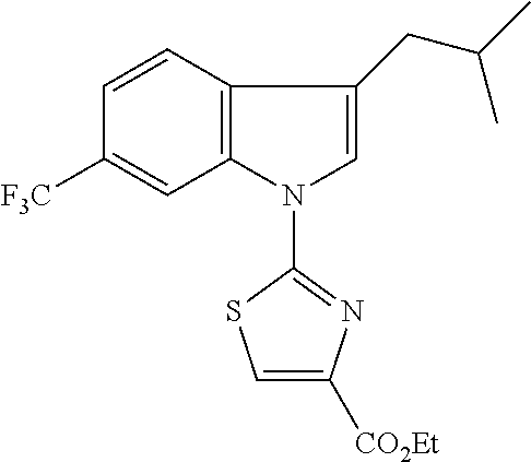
C12=C(N(C3=NC([CO2Et])=CS3)C=C1CC(C)C)C=C([F3C])C=C2
